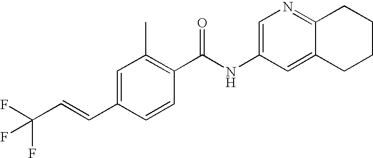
C1=C(C=CC(F)(F)F)C=CC(C(NC2=CN=C3C(=C2)CCCC3)=O)=C1C
